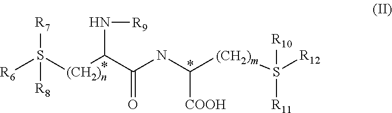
[R6]S([(CH2)n]C(C(NC([(CH2)m]S([R12])([R11])[R10])[COOH])=O)N[R9])([R7])[R8]
